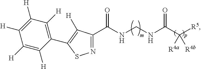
N1=C(C(NCNC(C([R5])([R4a])[R4b])=O)=O)C([H])=C(C2=C([H])C([H])=C([H])C([H])=C2[H])S1
